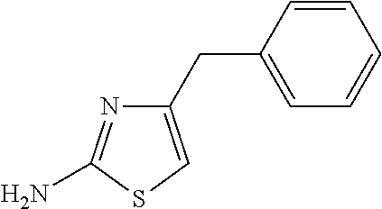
C1(CC2=CC=CC=C2)=CSC(N)=N1
